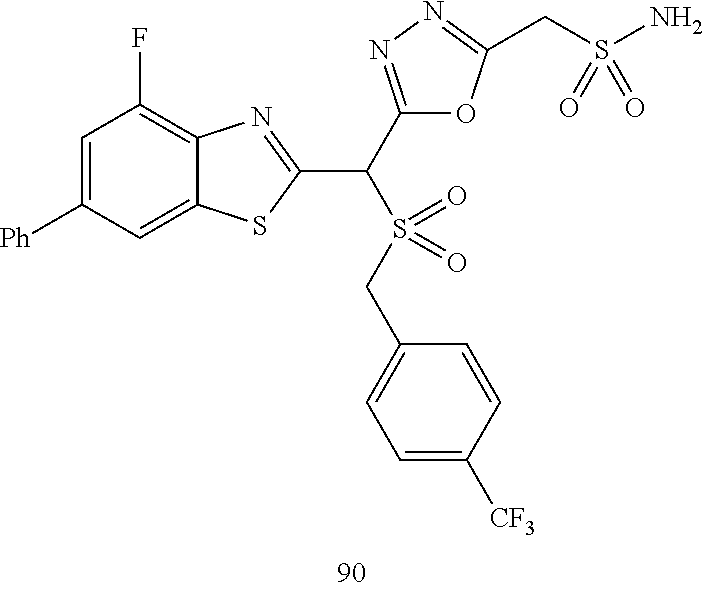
C1=C([Ph])C=C2C(=C1F)N=C(C(C1=NN=C(CS(N)(=O)=O)O1)S(CC1=CC=C([CF3])C=C1)(=O)=O)S2
